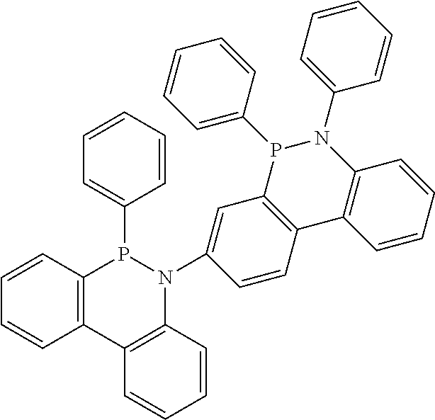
C12=C(C=CC=C1)P(C1=CC=CC=C1)N(C1=CC3=C(C=C1)C1=C(N(C4=CC=CC=C4)P3C3=CC=CC=C3)C=CC=C1)C1=C2C=CC=C1
